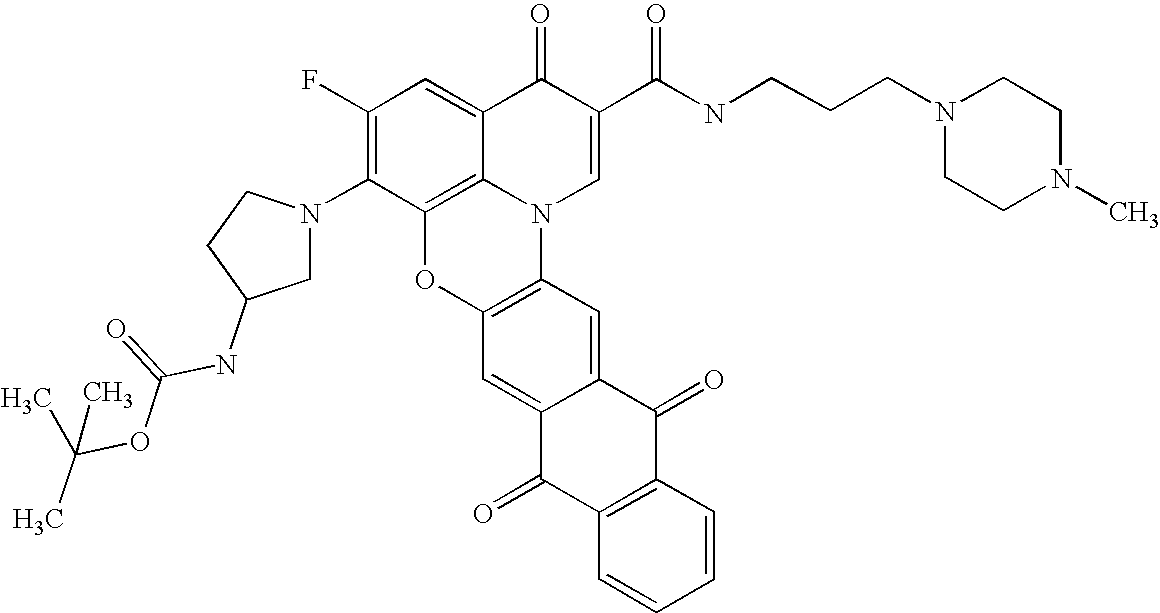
C1(F)=C(N2CC(NC(OC(C)(C)C)=O)CC2)C2=C3C(=C1)C(=O)C(C(NCCCN1CCN(C)CC1)=O)=CN3C1=C(O2)C=C2C(=C1)C(=O)C1=C(C2=O)C=CC=C1
